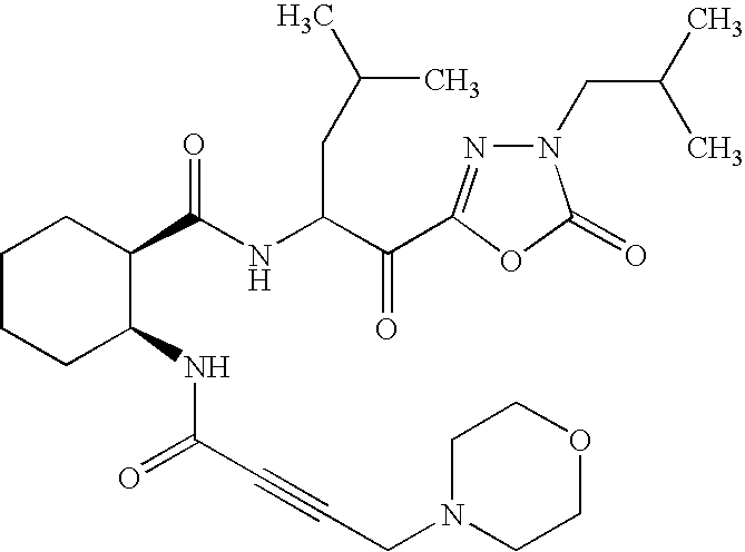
C1(C(NC(CC(C)C)C(=O)C2=NN(CC(C)C)C(=O)O2)=O)CCCCC1NC(C#CCN1CCOCC1)=O
